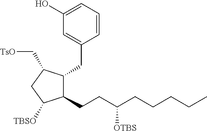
C1=C(O)C=C(CC2C(CCC(CCCCC)[OTBS])C([TBSO])CC2C[TsO])C=C1
